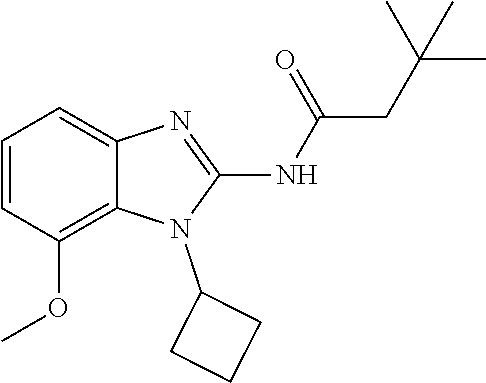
C1=CC(OC)=C2C(=C1)N=C(NC(=O)CC(C)(C)C)N2C1CCC1
